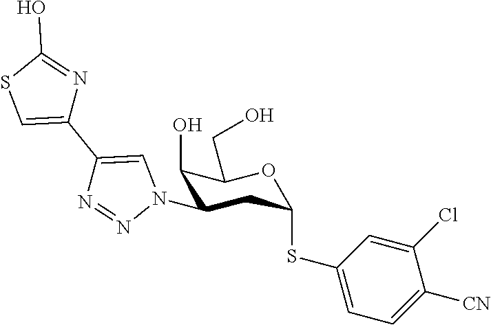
C1(O)C(N2C=C(C3=CSC(O)=N3)N=N2)CC(SC2=CC=C([CN])C(Cl)=C2)OC1CO
